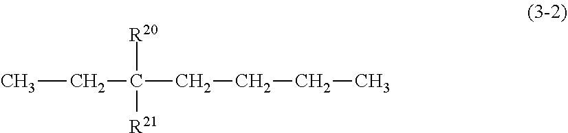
CCC(CCCC)([R20])[R21]
